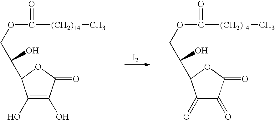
[I2].C1(O)=C(O)C(=O)OC1C(COC([(CH2)14]C)=O)O.C1(=O)C(=O)C(=O)OC1C(COC([(CH2)14]C)=O)O
